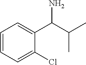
C1=CC=C(Cl)C(C(C(C)C)N)=C1
